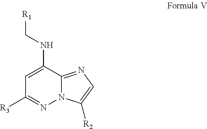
C1=C(NC[R1])C2=NC=C([R2])N2N=C1[R3]
